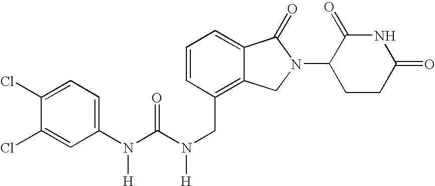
N(C(N(CC1=C2C(=CC=C1)C(=O)N(C1CCC(=O)NC1=O)C2)[H])=O)(C1=CC=C(Cl)C(Cl)=C1)[H]
